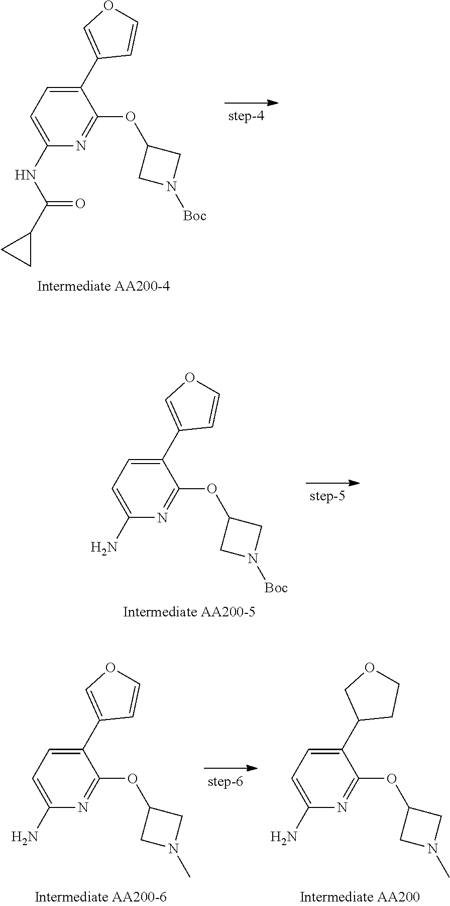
C1(NC(C2CC2)=O)=CC=C(C2=COC=C2)C(OC2CN([Boc])C2)=N1.C1(N)=CC=C(C2=COC=C2)C(OC2CN([Boc])C2)=N1.C1(N)=CC=C(C2=COC=C2)C(OC2CN(C)C2)=N1.C1(N)=CC=C(C2CCOC2)C(OC2CN(C)C2)=N1
